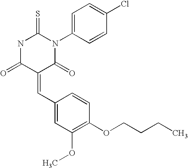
N1C(=O)C(=CC2=CC(OC)=C(OCCCC)C=C2)C(=O)N(C2=CC=C(Cl)C=C2)C1=S
